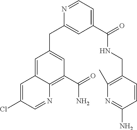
C1=C2C(=C(C(=O)N)C=C1CC1=CC(C(=O)NCC3=C(C)N=C(N)C=C3)=CC=N1)N=CC(Cl)=C2
